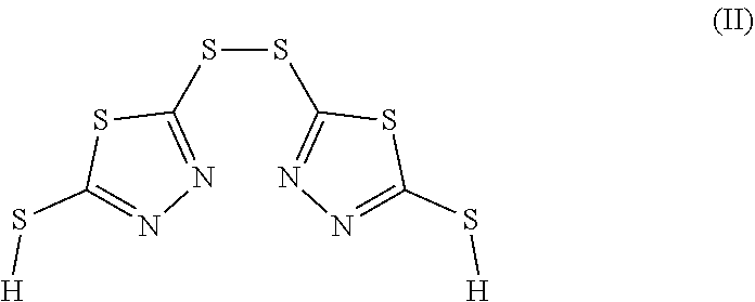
S(SC1=NN=C(S[H])S1)C1=NN=C(S[H])S1
